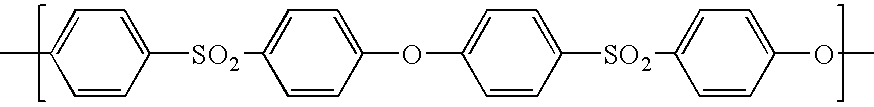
C1=C(C)C=CC([SO2]C2=CC=C(OC3=CC=C([SO2]C4=CC=C(OC)C=C4)C=C3)C=C2)=C1
